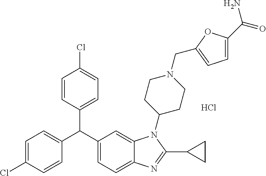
C1=CC(C(C2=CC=C3C(=C2)N(C2CCN(CC4=CC=C(C(=O)N)O4)CC2)C(C2CC2)=N3)C2=CC=C(Cl)C=C2)=CC=C1Cl.Cl
